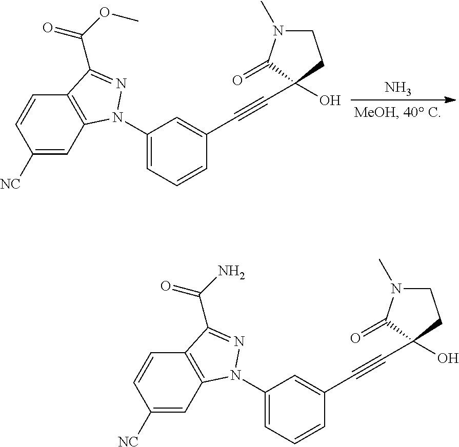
C1(N2C3=C(C=CC([NC])=C3)C(C(=O)OC)=N2)=CC=CC(C#CC2(O)C(=O)N(C)CC2)=C1.N.C1(N2C3=C(C=CC([NC])=C3)C(C(=O)N)=N2)=CC=CC(C#CC2(O)C(=O)N(C)CC2)=C1
